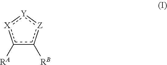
c1([RA])c([RB])[Z]:[Y]:[X]1
